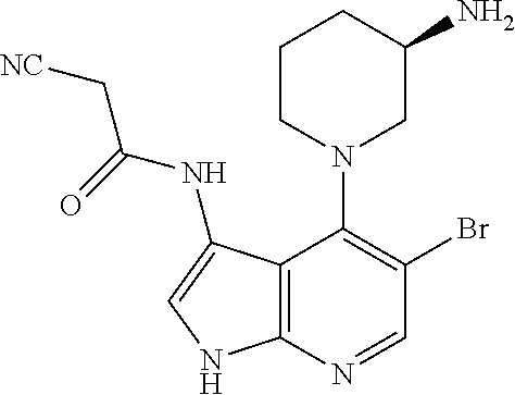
C12=C(N=CC(Br)=C1N1CC(N)CCC1)NC=C2NC(=O)C[NC]
